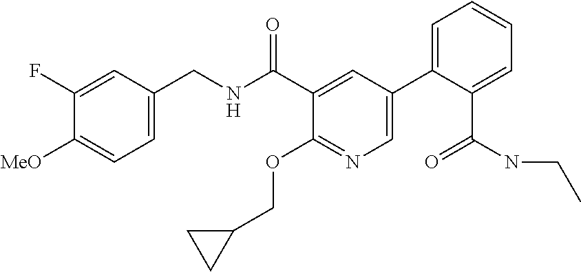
C1=C(CNC(C2=CC(C3=CC=CC=C3C(=O)NCC)=CN=C2OCC2CC2)=O)C=C(F)C([MeO])=C1
